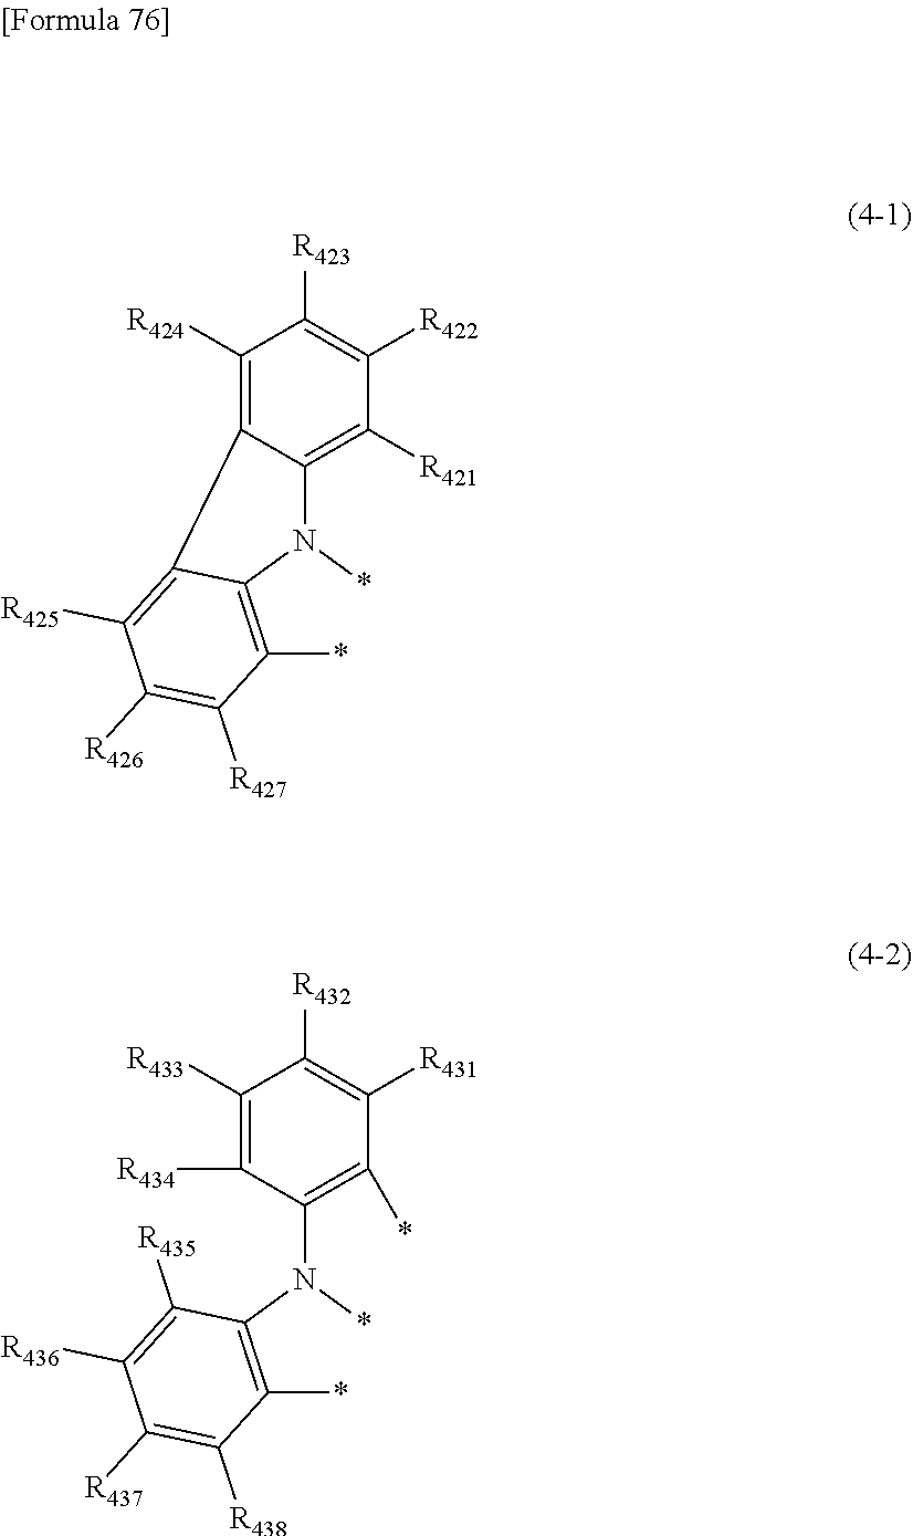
C1([R424])=C2C(=C([R421])C([R422])=C1[R423])N(*)C1=C(*)C([R427])=C([R426])C([R425])=C21.C1([R433])=C([R434])C(N(C2=C(*)C([R438])=C([R437])C([R436])=C2[R435])*)=C(*)C([R431])=C1[R432]
